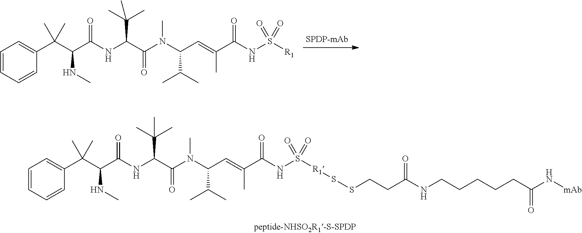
C1=CC(C(C(C(NC(C(N(C(C=C(C(NS(=O)(=O)[R1])=O)C)C(C)C)C)=O)C(C)(C)C)=O)NC)(C)C)=CC=C1.C1=CC(C(C(C(NC(C(N(C(C=C(C(NS(=O)(=O)[R1]SSCCC(NCCCCCC(N[mAb])=O)=O)=O)C)C(C)C)C)=O)C(C)(C)C)=O)NC)(C)C)=CC=C1
